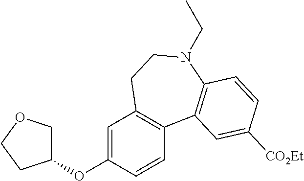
C1=C(OC2COCC2)C=CC2=C1CCN(CC)C1=C2C=C([CO2Et])C=C1
